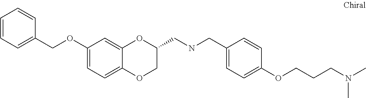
C1(OCC2=CC=CC=C2)=CC=C2C(=C1)OC(CNCC1=CC=C(OCCCN(C)C)C=C1)CO2
